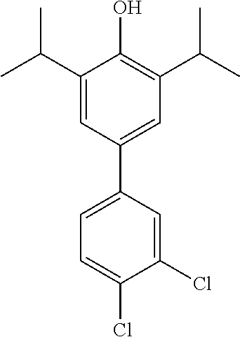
C1(C(C)C)=CC(C2=CC=C(Cl)C(Cl)=C2)=CC(C(C)C)=C1O
